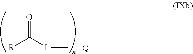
O=C([L]C)[R].[Q]
